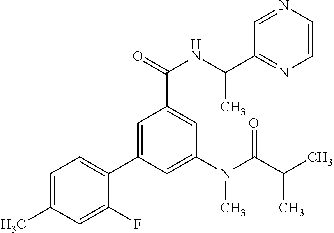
C1=C(C)C=C(F)C(C2=CC(C(=O)NC(C3=NC=CN=C3)C)=CC(N(C(C(C)C)=O)C)=C2)=C1
